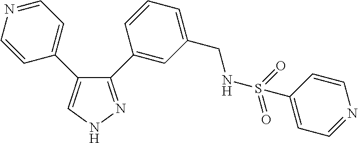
C1(C2=CC(CNS(=O)(=O)C3=CC=NC=C3)=CC=C2)=NNC=C1C1=CC=NC=C1
